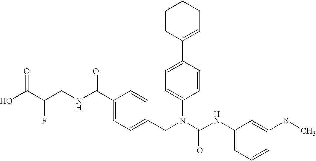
OC(C(CNC(C1=CC=C(CN(C(NC2=CC=CC(SC)=C2)=O)C2=CC=C(C3=CCCCC3)C=C2)C=C1)=O)F)=O
